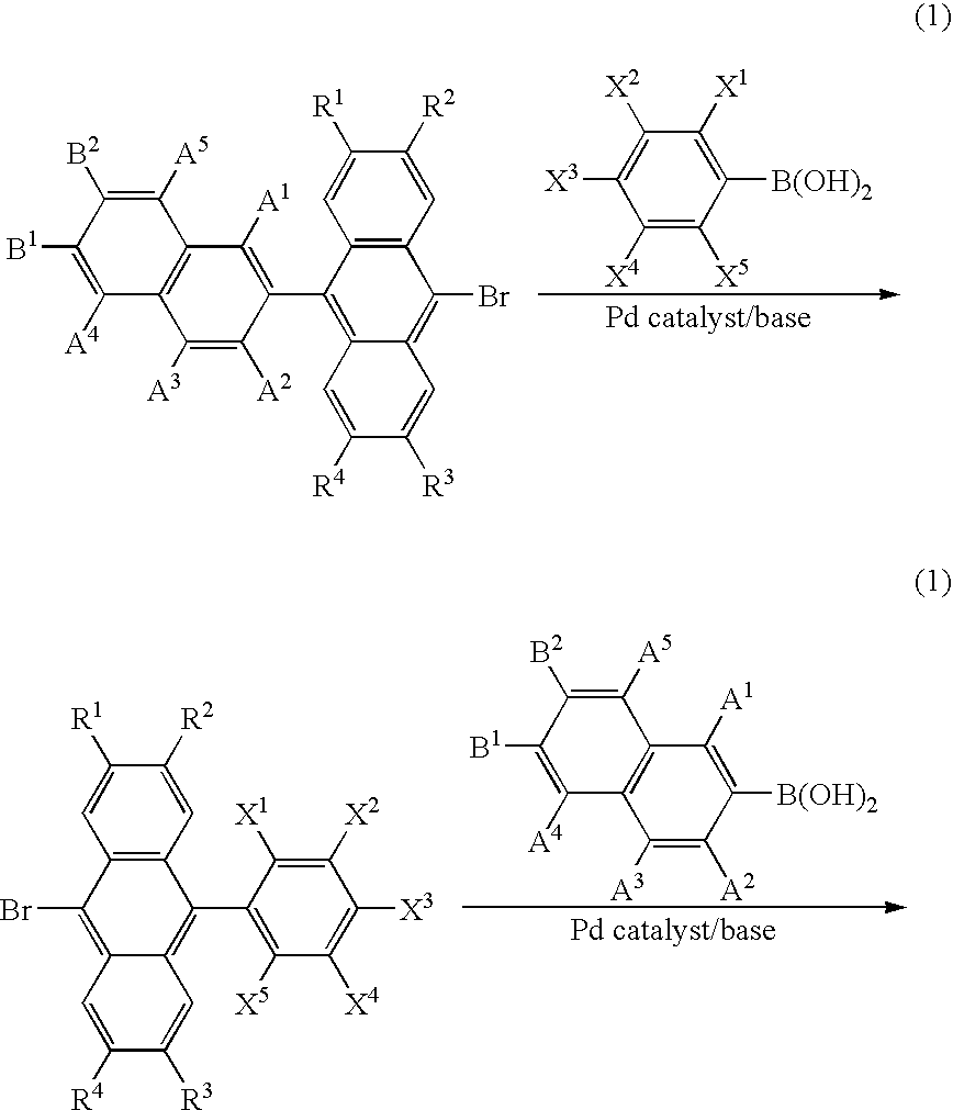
C1([A4])=C([B1])C([B2])=C([A5])C2=C1C([A3])=C([A2])C([B(OH)2])=C2[A1].C1([R4])=CC2=C(Br)C3=C(C(C4=C([X5])C([X4])=C([X3])C([X2])=C4[X1])=C2C=C1[R3])C=C([R2])C([R1])=C3.C1([X4])=C([X5])C([B(OH)2])=C([X1])C([X2])=C1[X3].C1([A4])=C([B1])C([B2])=C([A5])C2=C1C([A3])=C([A2])C(C1=C3C(=C(Br)C4=C1C=C([R1])C([R2])=C4)C=C([R3])C([R4])=C3)=C2[A1]
